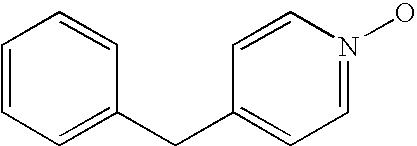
C1=CC=C(CC2=CC=N(O)C=C2)C=C1
